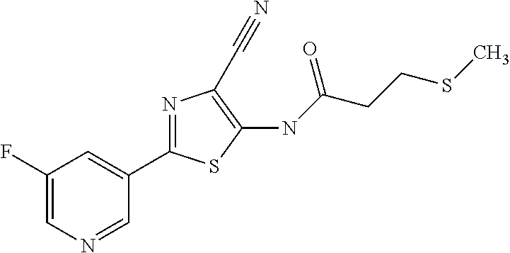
C1(C2=NC(C#N)=C(NC(=O)CCSC)S2)=CC(F)=CN=C1
